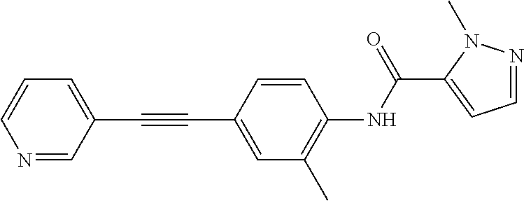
C1(C#CC2=CC(C)=C(NC(=O)C3=CC=NN3C)C=C2)=CC=CN=C1
